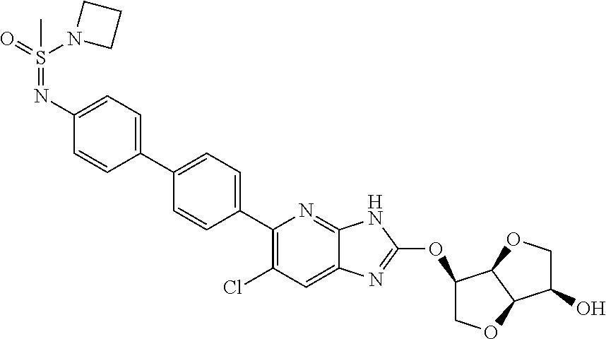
O=S(=NC1=CC=C(C2=CC=C(C3=C(Cl)C=C4C(=N3)NC(OC3COC5C3OCC5O)=N4)C=C2)C=C1)(C)N1CCC1
